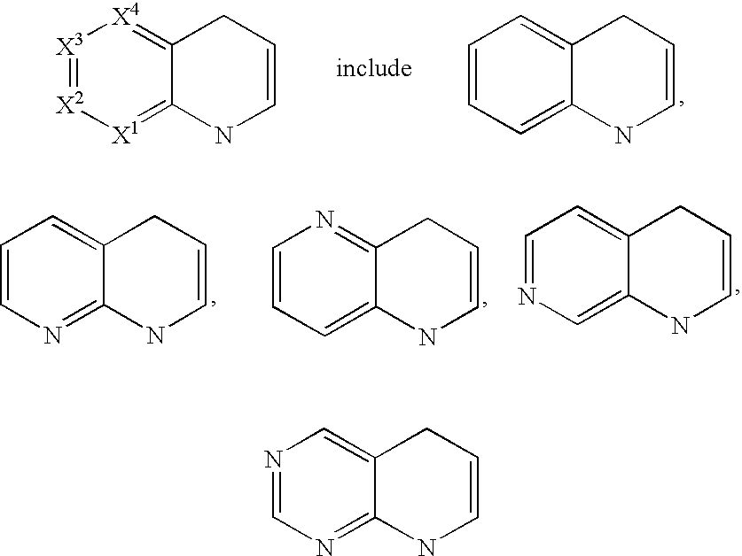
[X3]1=[X2][X1]=C2C(=[X4]1)CC=CN2.C1=CC=C2C(=C1)CC=CN2.C1=CN=C2C(=C1)CC=CN2.C1=CC=C2C(=N1)CC=CN2.C1=NC=C2C(=C1)CC=CN2.N1=CN=C2C(=C1)CC=CN2
